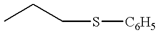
CCCS[C6H5]
